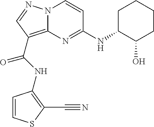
C1=CSC(C#N)=C1NC(=O)C1=C2N(N=C1)C=CC(NC1C(O)CCCC1)=N2
